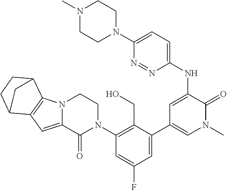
N1(C)CCN(C2=CC=C(NC3=CC(C4=CC(F)=CC(N5CCN6C(=CC7=C6C6CCC7C6)C5=O)=C4CO)=CN(C)C3=O)N=N2)CC1
